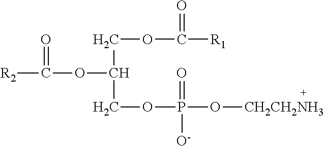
[R2]C(=O)OC(COC([R1])=O)COP(=O)([O-])O[CH2CH2NH3]
